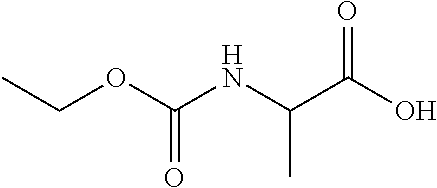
C(OC(NC(C(O)=O)C)=O)C
